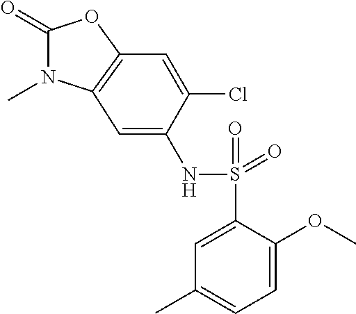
C1(=O)N(C)C2=C(O1)C=C(Cl)C(NS(C1=CC(C)=CC=C1OC)(=O)=O)=C2
